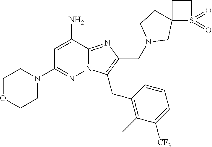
C1=C(N)C2=NC(CN3CC4(CC3)S(=O)(=O)CC4)=C(CC3=C(C)C([CF3])=CC=C3)N2N=C1N1CCOCC1
